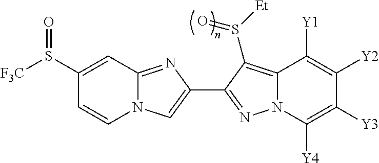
N12C(=NC(C3=NN4C(=C3S([Et])=O)C([Y1])=C([Y2])C([Y3])=C4[Y4])=C1)C=C(S([F3C])=O)C=C2
